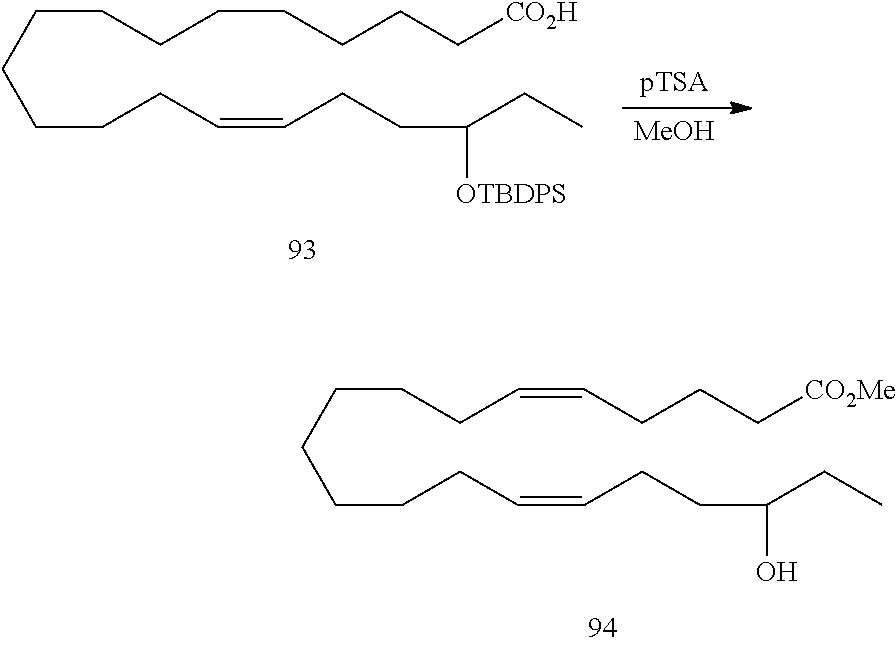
C(CCC=CCCC[CO2Me])CCCCC=CCCC(CC)O.C(CCCCCCC[CO2H])CCCCC=CCCC(CC)[OTBDPS].[MeOH]
